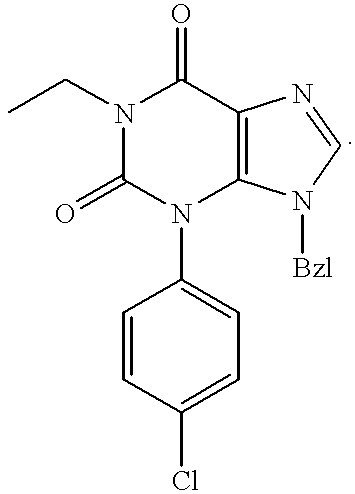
N1(CC)C(=O)N(C2=CC=C(Cl)C=C2)C2=C(C1=O)N=CN2[Bzl]
